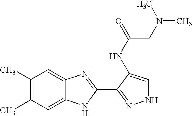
C1(C)=C(C)C=C2C(=C1)N=C(C1=NNC=C1NC(=O)CN(C)C)N2
